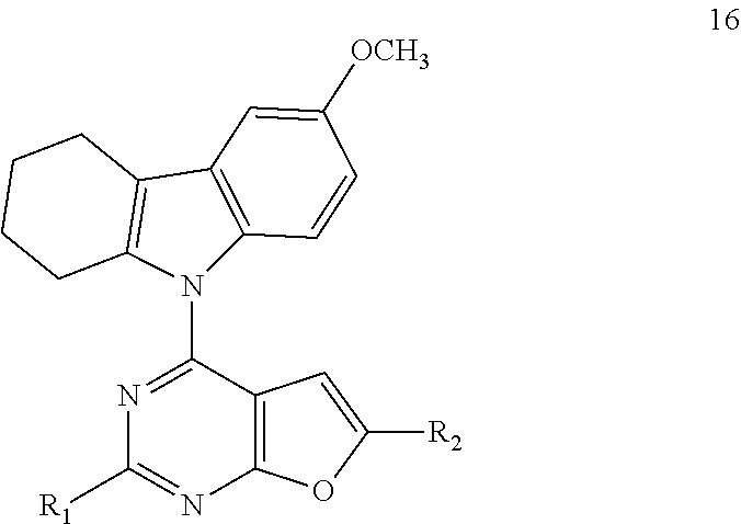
N1=C(N2C3=C(C4=C2CCCC4)C=C([OCH3])C=C3)C2=C(N=C1[R1])OC([R2])=C2
